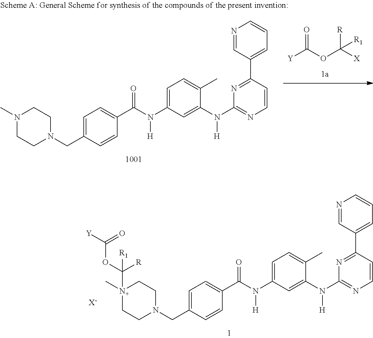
C1=C(CN2CC[N+](C)(C([R])(OC(=O)[Y])[R1])CC2)C=CC(C(N(C2=CC=C(C)C(N([H])C3=NC=CC(C4=CC=CN=C4)=N3)=C2)[H])=O)=C1.[X-].C1=C(CN2CCN(C)CC2)C=CC(C(N(C2=CC=C(C)C(N([H])C3=NC=CC(C4=CC=CN=C4)=N3)=C2)[H])=O)=C1.[Y]C(OC([X])([R])[R1])=O
